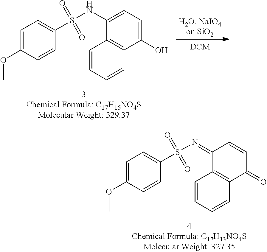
C1=CC2=C(C=C1)C(O)=CC=C2NS(C1=CC=C(OC)C=C1)(=O)=O.C1=CC2=C(C=C1)C(=O)C=CC2=NS(C1=CC=C(OC)C=C1)(=O)=O
